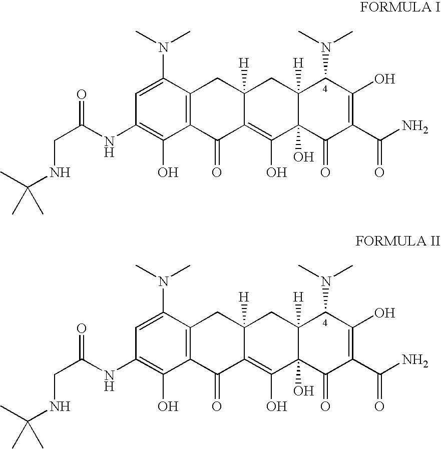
C12=C(C(N(C)C)=CC(NC(=O)CNC(C)(C)C)=C1O)CC1([H])C(=C(O)C3(O)C([H])(C1)C(N(C)C)C(O)=C(C(N)=O)C3=O)C2=O.C12=C(C(N(C)C)=CC(NC(=O)CNC(C)(C)C)=C1O)CC1([H])C(=C(O)C3(O)C([H])(C1)C(N(C)C)C(O)=C(C(N)=O)C3=O)C2=O
